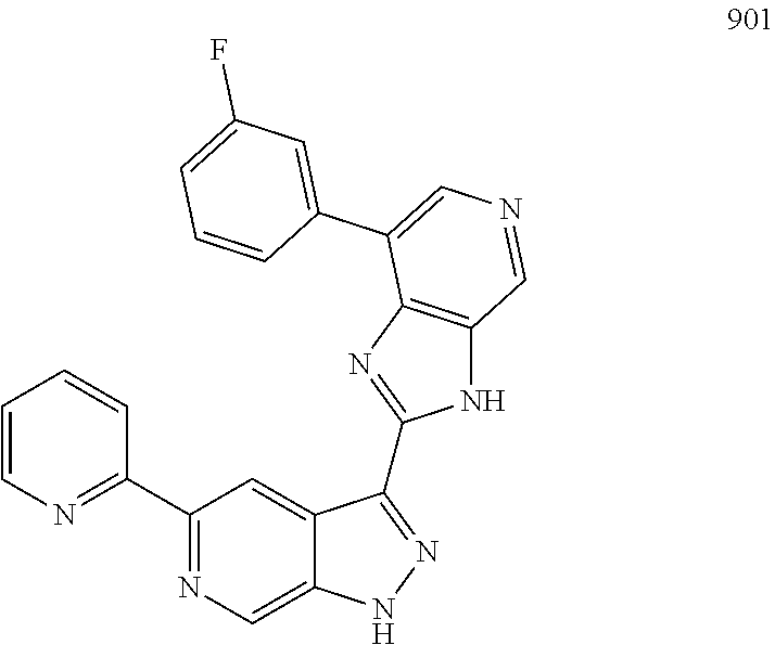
C1=CN=C(C2=NC=C3C(=C2)C(C2=NC4=C(N2)C=NC=C4C2=CC(F)=CC=C2)=NN3)C=C1
